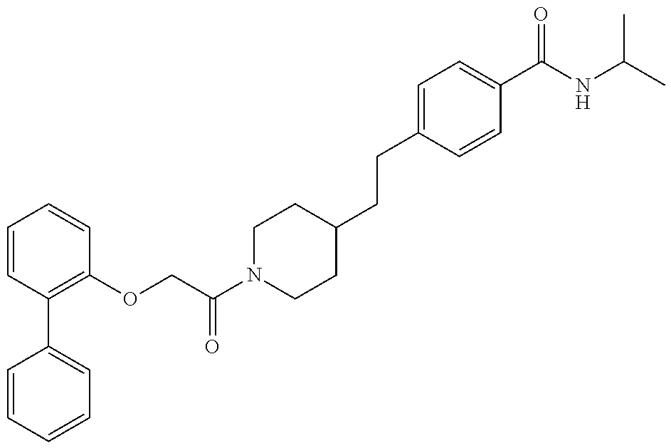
C1=CC=CC=C1C1=C(OCC(N2CCC(CCC3=CC=C(C(NC(C)C)=O)C=C3)CC2)=O)C=CC=C1
